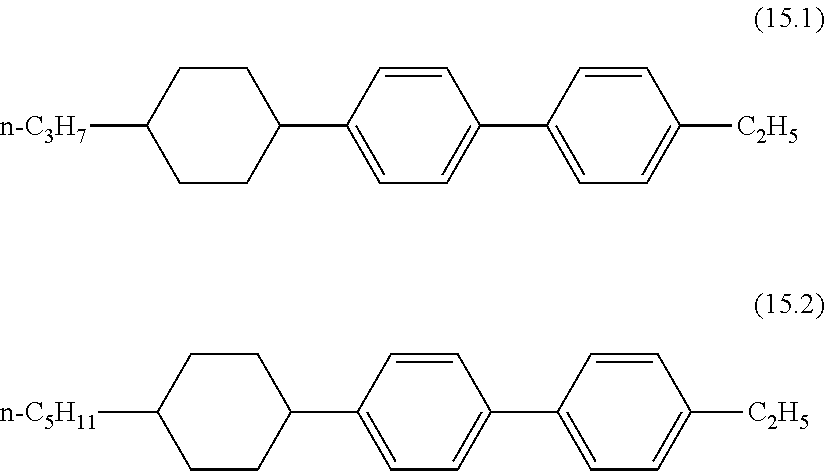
C1=CC(C2CCC([n-C3H7])CC2)=CC=C1C1=CC=C([C2H5])C=C1.C1=CC(C2CCC([n-C5H11])CC2)=CC=C1C1=CC=C([C2H5])C=C1
